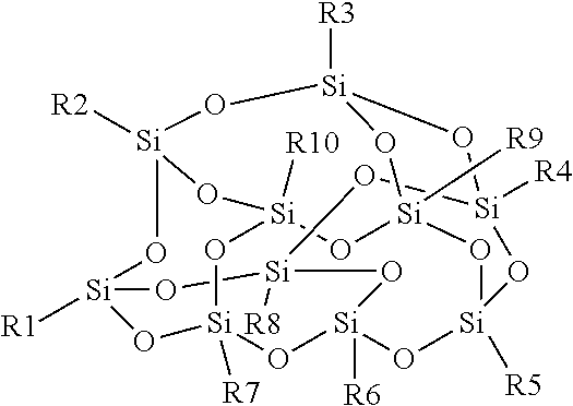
[Si]12([R7])O[Si]3([R10])O[Si]4([R9])O[Si]5([R5])O[Si]([R6])(O1)O[Si]1([R8])O[Si]([R1])(O2)O[Si]([R2])(O[Si]([R3])(O[Si]([R4])(O5)O1)O4)O3
